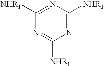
C1([NHR1])=NC([NHR1])=NC([NHR1])=N1
